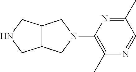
C1(C)=NC(N2CC3C(C2)CNC3)=C(C)N=C1
